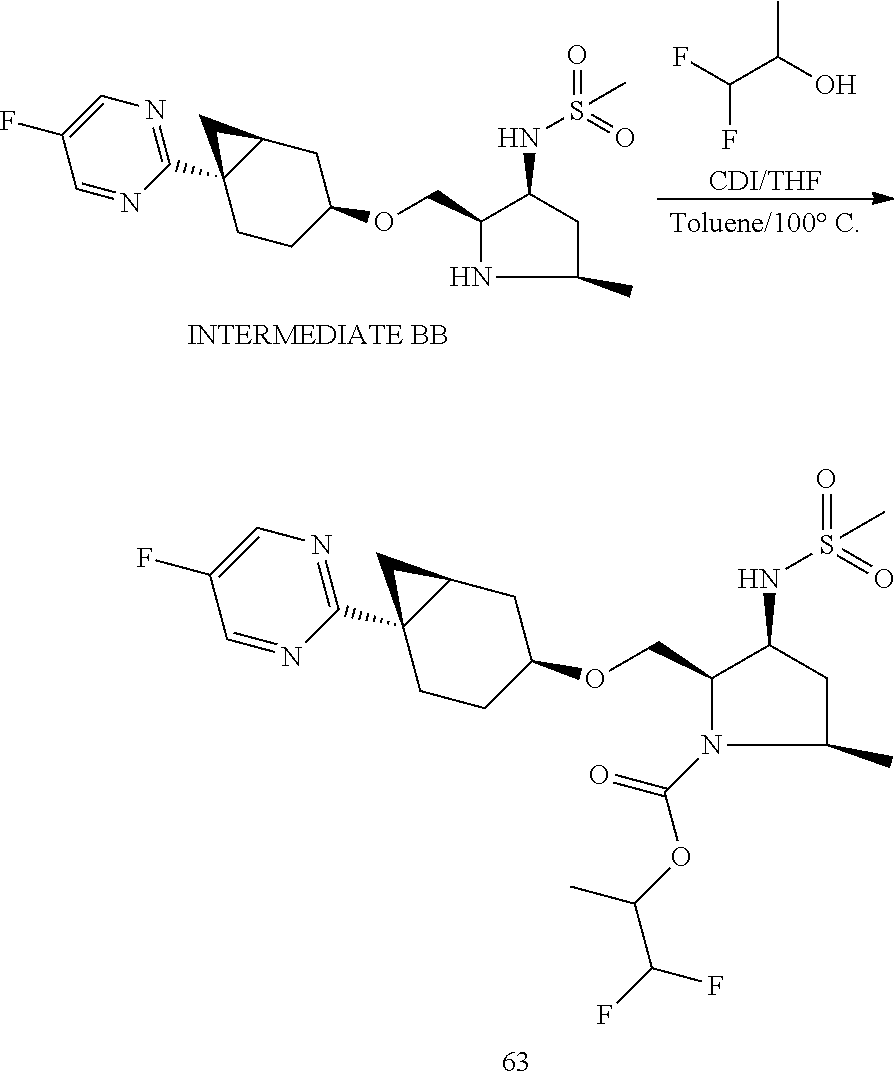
N1(C(=O)OC(C(F)F)C)C(COC2CC3C(C4=NC=C(F)C=N4)(CC2)C3)C(NS(=O)(=O)C)CC1C.N1C(COC2CC3C(C4=NC=C(F)C=N4)(CC2)C3)C(NS(=O)(=O)C)CC1C.[CDI/THF].FC(F)C(O)C
